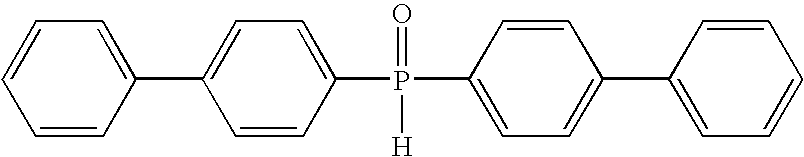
C1=C(P(C2=CC=C(C3=CC=CC=C3)C=C2)(=O)[H])C=CC(C2=CC=CC=C2)=C1
